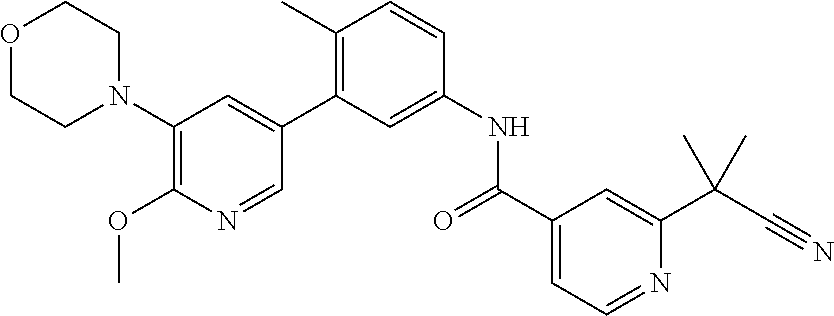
O1CCN(C2=C(OC)N=CC(C3=C(C)C=CC(NC(C4=CC=NC(C(C)(C#N)C)=C4)=O)=C3)=C2)CC1
